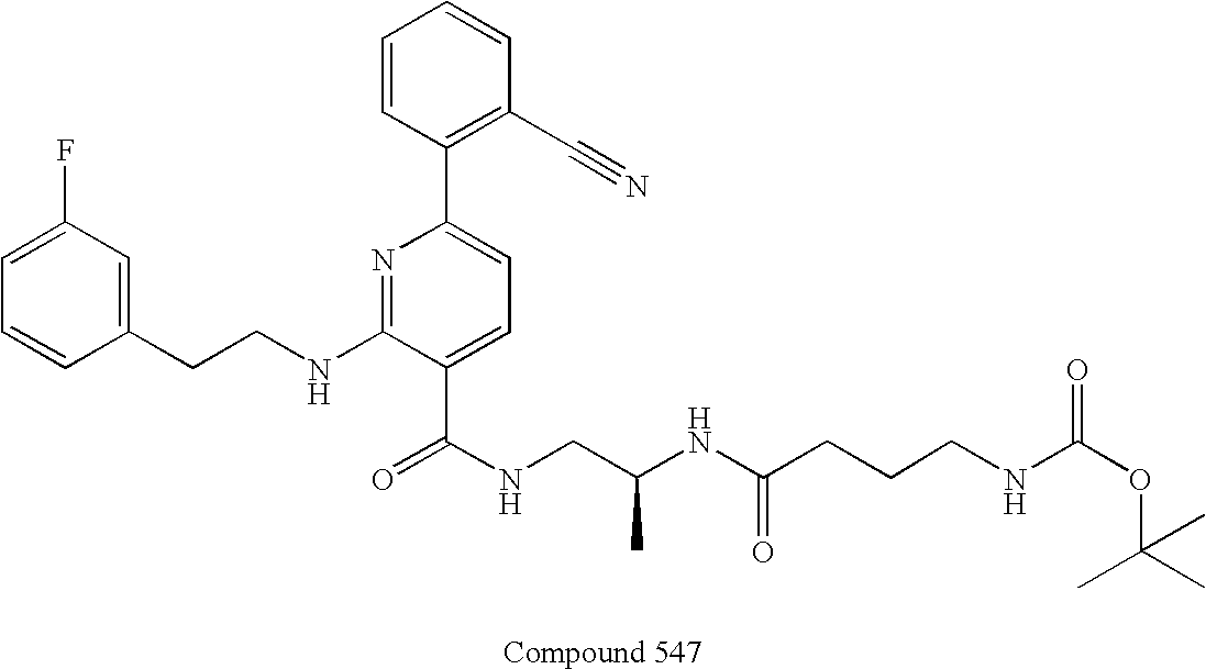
C1=CC(CCNC2=NC(C3=C(C#N)C=CC=C3)=CC=C2C(NCC(NC(=O)CCCNC(OC(C)(C)C)=O)C)=O)=CC(F)=C1
